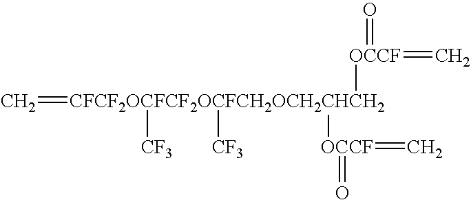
C=[CFCF2OCFCF2OCFCH2OCH2CHCH2]([CF3])([CF3])([OCCF](=C)=O)[OCCF](=C)=O
